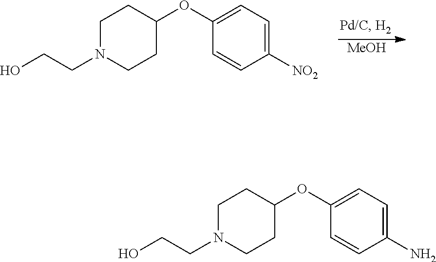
C1N(CCO)CCC(OC2=CC=C([NO2])C=C2)C1.[MeOH].C1N(CCO)CCC(OC2=CC=C(N)C=C2)C1
